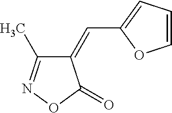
C1(=CC2=CC=CO2)C(C)=NOC1=O
